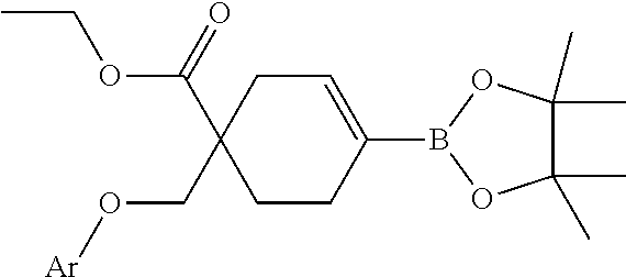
[Ar]OCC1(C(=O)OCC)CCC(B2OC(C)(C)C(C)(C)O2)=CC1
